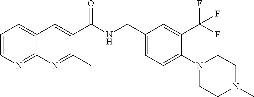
C1=CN=C2C(=C1)C=C(C(NCC1=CC=C(N3CCN(C)CC3)C(C(F)(F)F)=C1)=O)C(C)=N2
